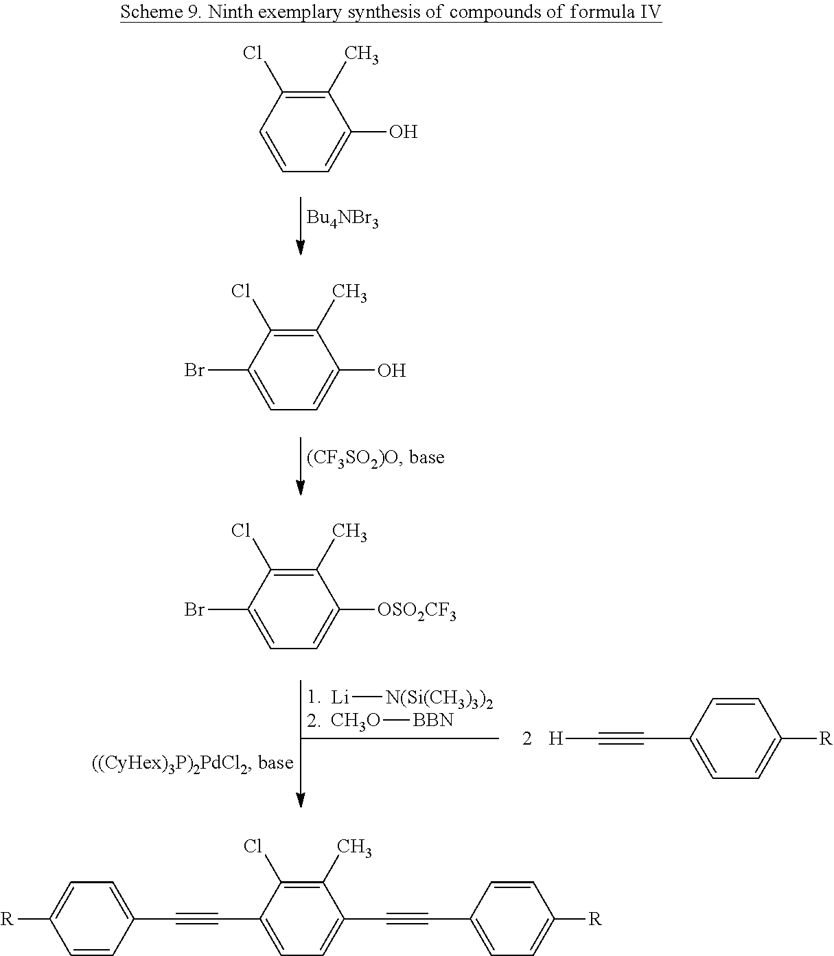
C1(Cl)=C(C)C(O)=CC=C1.C1(Cl)=C(C)C(O)=CC=C1Br.[Li][N(Si(CH3)3)2].[CH3O][BBN].C([H])#CC1=CC=C([R])C=C1.C1(Cl)=C(C)C([OSO2CF3])=CC=C1Br.C1=CC(C#CC2=CC=C(C#CC3=CC=C([R])C=C3)C(C)=C2Cl)=CC=C1[R]
